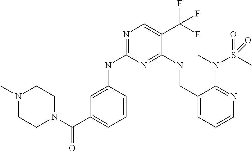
C1N(C(C2=CC=CC(NC3=NC=C(C(F)(F)F)C(NCC4=CC=CN=C4N(S(C)(=O)=O)C)=N3)=C2)=O)CCN(C)C1
